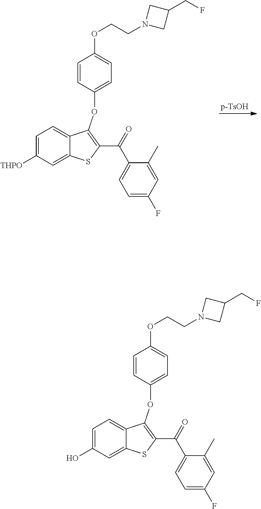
[p-TsOH].C1(CF)CN(CCOC2=CC=C(OC3=C(C(=O)C4=CC=C(F)C=C4C)SC4=CC([THPO])=CC=C43)C=C2)C1.C1(CF)CN(CCOC2=CC=C(OC3=C(C(=O)C4=CC=C(F)C=C4C)SC4=CC(O)=CC=C43)C=C2)C1
